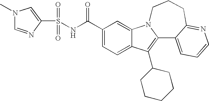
C12=CC=C(C(NS(C3=CN(C)C=N3)(=O)=O)=O)C=C1N1C(=C2C2CCCCC2)C2=CC=CN=C2CCC1
